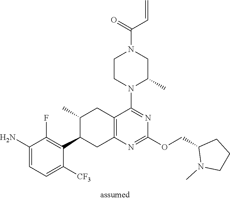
C1(N)=CC=C([CF3])C(C2CC3=C(CC2C)C(N2C(C)CN(C(=O)C=C)CC2)=NC(OCC2N(C)CCC2)=N3)=C1F
